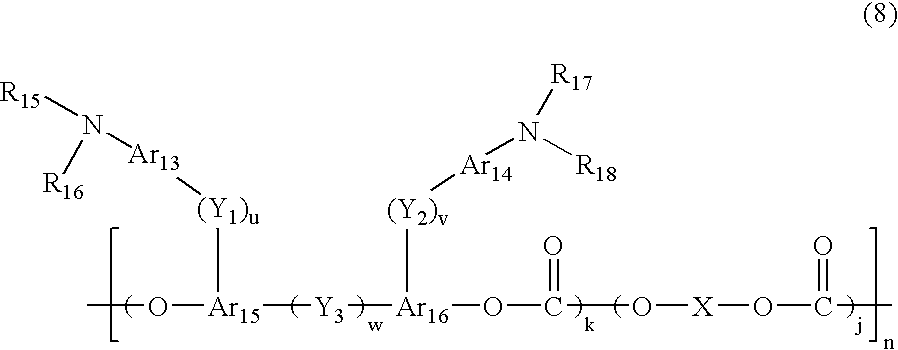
[Y3]([Ar15](OC)[(Y1)u][Ar13]N([R15])[R16])[Ar16](OC(O[X]OC(C)=O)=O)[(Y2)v][Ar14]N([R17])[R18]
